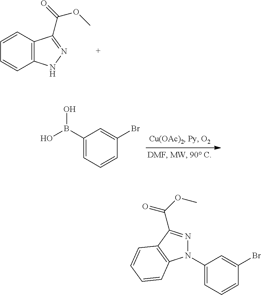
C12=C(NN=C1C(OC)=O)C=CC=C2.C1(Br)=CC(B(O)O)=CC=C1.C1(Br)=CC(N2N=C(C(=O)OC)C3=C2C=CC=C3)=CC=C1
